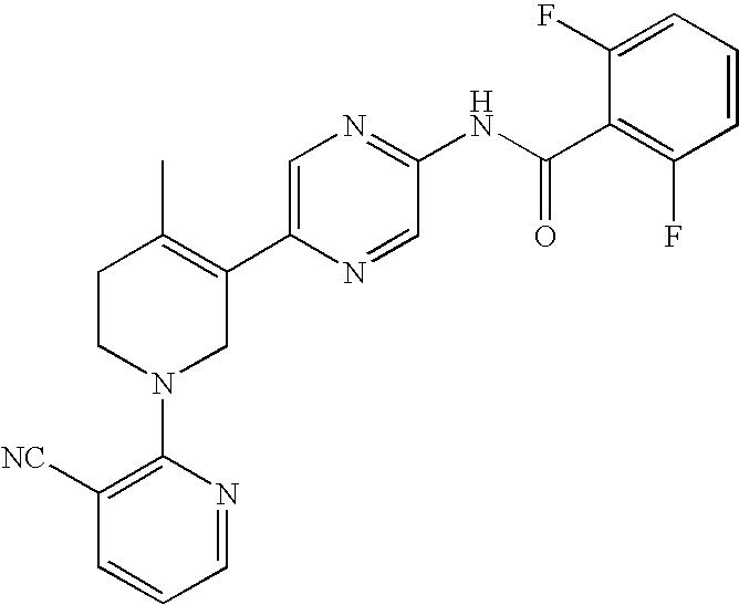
C1=C(C2=C(C)CCN(C3=C([NC])C=CC=N3)C2)N=CC(NC(C2=C(F)C=CC=C2F)=O)=N1
